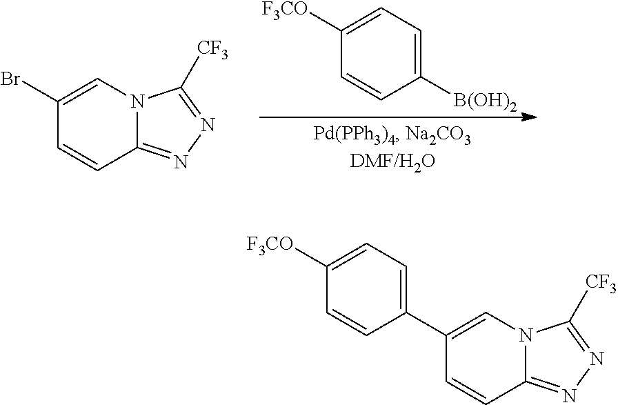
C1(Br)=CN2C(=NN=C2[CF3])C=C1.C1([B(OH)2])=CC=C([F3CO])C=C1.C1(C2=CC=C([F3CO])C=C2)=CN2C(=NN=C2[CF3])C=C1
